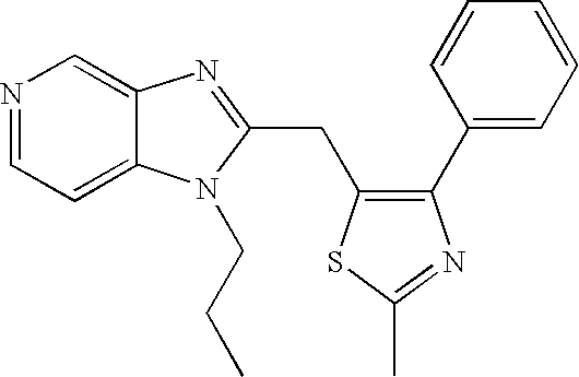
N1=CC=C2C(=C1)N=C(CC1=C(C3=CC=CC=C3)N=C(C)S1)N2CCC
